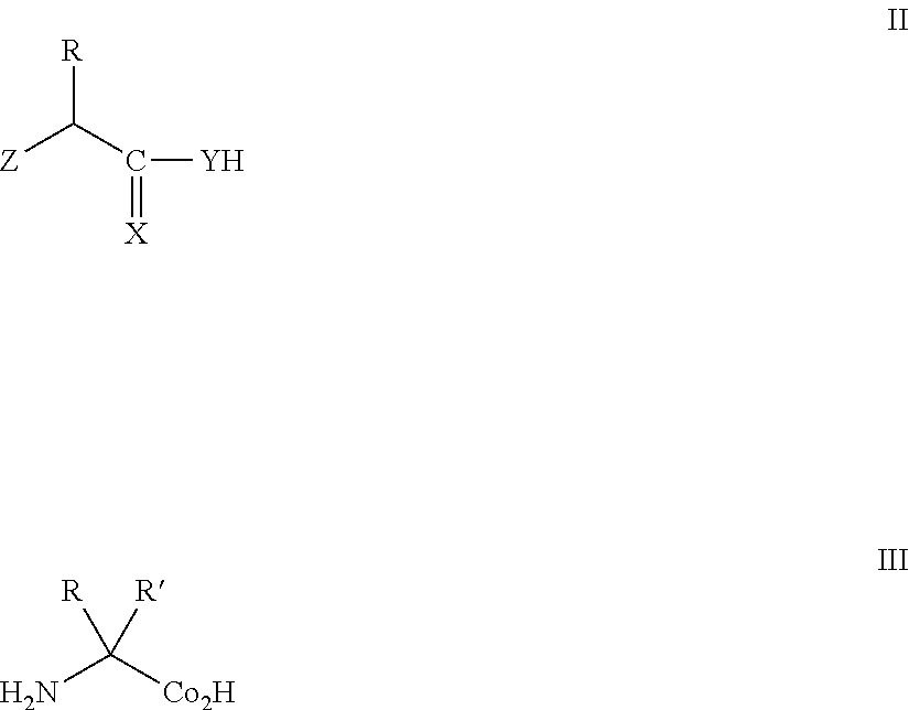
[R]C([Z])C([Y])=[X].NC([Co2H])([R])[R]
